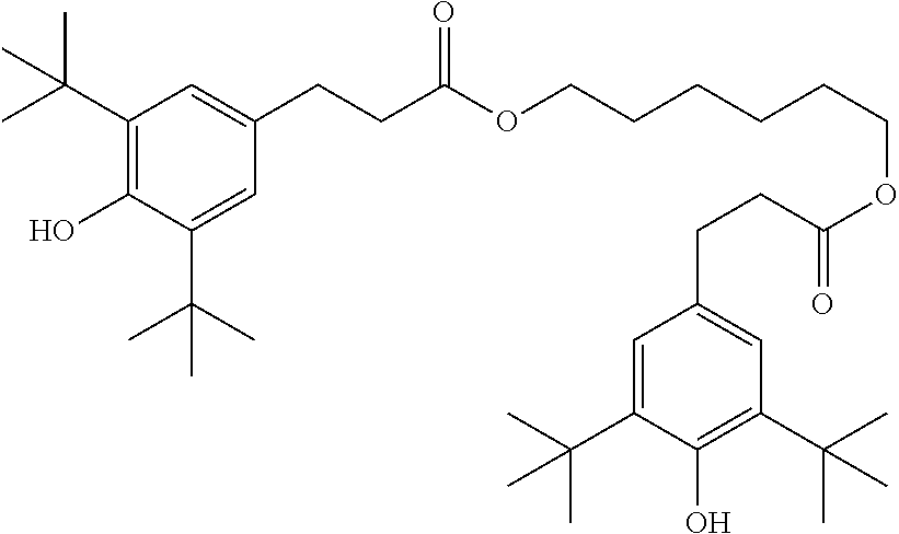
C1(C(C)(C)C)=C(O)C(C(C)(C)C)=CC(CCC(OCCCCCCOC(=O)CCC2=CC(C(C)(C)C)=C(O)C(C(C)(C)C)=C2)=O)=C1
